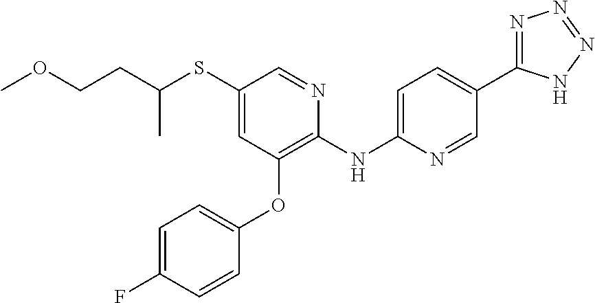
C1(SC(CCOC)C)=CC(OC2=CC=C(F)C=C2)=C(NC2=CC=C(C3=NN=NN3)C=N2)N=C1
